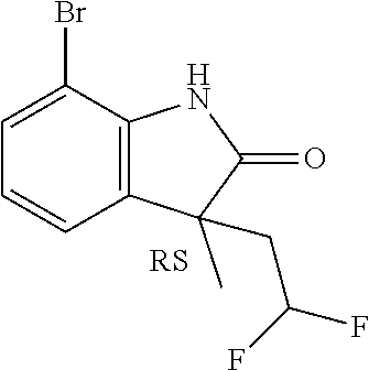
C12=C(C(Br)=CC=C1)NC(=O)C2(C)CC(F)F
